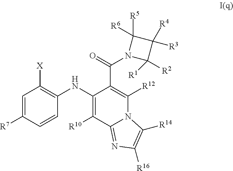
C1=C([R7])C=CC(NC2=C([R10])C3=NC([R16])=C([R14])N3C([R12])=C2C(=O)N2C([R2])([R1])C([R3])([R4])C2([R5])[R6])=C1[X]
